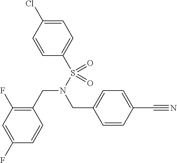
C1=CC(C#N)=CC=C1CN(CC1=C(F)C=C(F)C=C1)S(=O)(C1=CC=C(Cl)C=C1)=O
